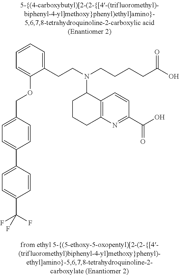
C1=C(C2=CC=C(COC3=CC=CC=C3CCN(CCCCC(O)=O)C3CCCC4=C3C=CC(C(=O)O)=N4)C=C2)C=CC(C(F)(F)F)=C1
